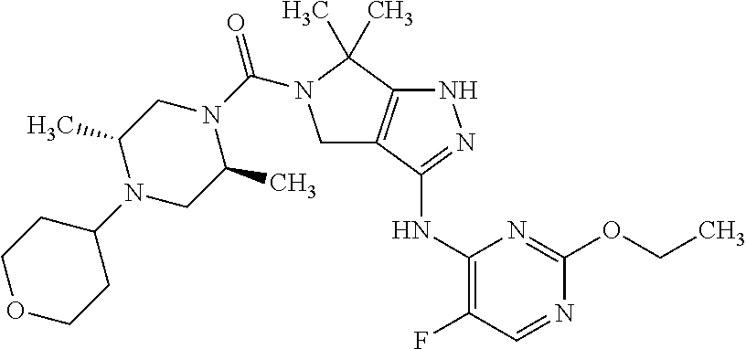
C1(NC2=NNC3=C2CN(C(N2CC(C)N(C4CCOCC4)CC2C)=O)C3(C)C)=C(F)C=NC(OCC)=N1
